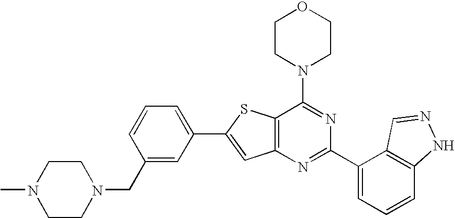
C1CN(C2=NC(C3=CC=CC4=C3C=NN4)=NC3=C2SC(C2=CC=CC(CN4CCN(C)CC4)=C2)=C3)CCO1
